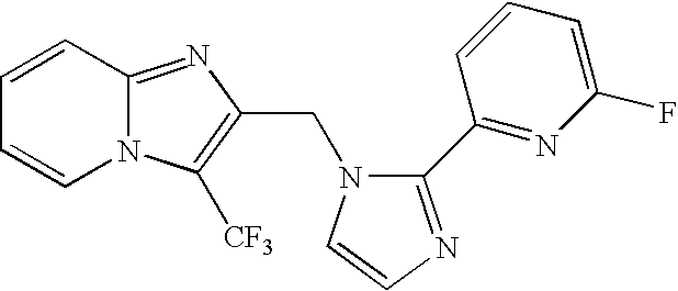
C1=CC2=NC(CN3C(C4=NC(F)=CC=C4)=NC=C3)=C([CF3])N2C=C1
